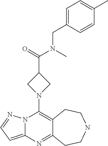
N12C(=CC=N1)N=C1C(=C2N2CC(C(=O)N(C)CC3=CC=C(C)C=C3)C2)CCNCC1
